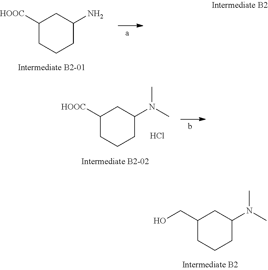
C1(CO)CCCC(N(C)C)C1.C1([HOOC])CCCC(N)C1.C1([HOOC])CCCC(N(C)C)C1.Cl
